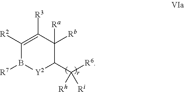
C1([R2])=C([R3])C([Rb])([Ra])C(C([R6])([Rh])[Ri])[Y2]B1[R7]
